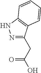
C(C(O)=O)C1=NNC2=C1C=CC=C2
